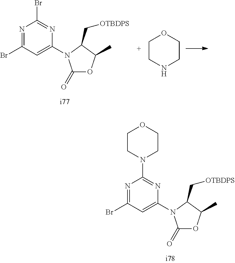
N1=C(Br)C=C(N2C(=O)OC(C)C2C[OTBDPS])N=C1N1CCOCC1.N1=C(Br)C=C(N2C(=O)OC(C)C2C[OTBDPS])N=C1Br.C1CNCCO1
